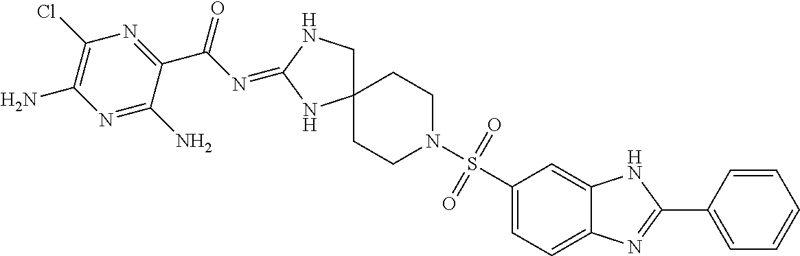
C12(CNC(=NC(C3=NC(Cl)=C(N)N=C3N)=O)N1)CCN(S(C1=CC=C3C(=C1)NC(C1=CC=CC=C1)=N3)(=O)=O)CC2
